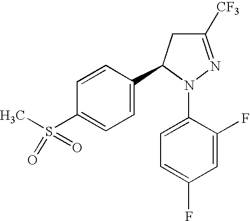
C1=C(C2CC([CF3])=NN2C2=CC=C(F)C=C2F)C=CC(S(C)(=O)=O)=C1
